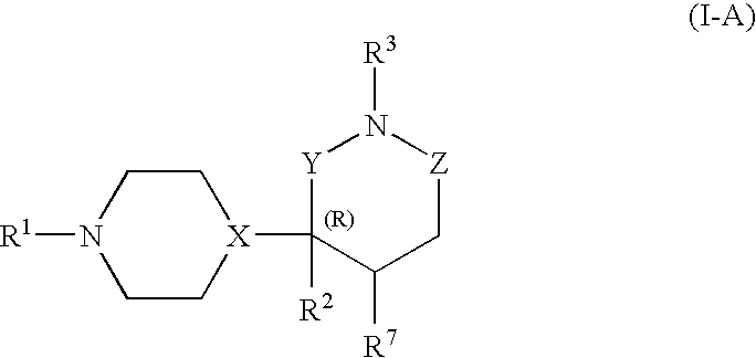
C1[X](C2([R2])[Y]N([R3])[Z]CC2[R7])CCN([R1])C1
